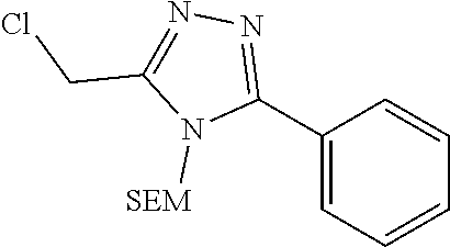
C1(C2=NN=C(CCl)N2[SEM])=CC=CC=C1
